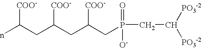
nC(CC(CC(CP(CC([PO3-2])[PO3-2])(=O)[O-])[COO-])[COO-])[COO-]
